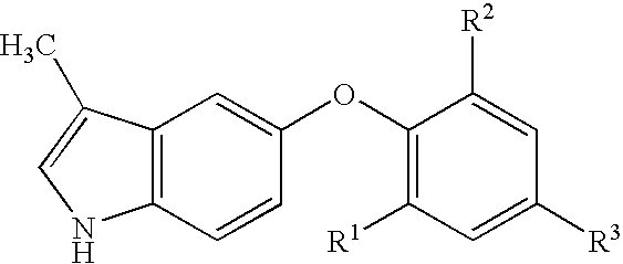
C12=C(C(C)=CN1)C=C(OC1=C([R1])C=C([R3])C=C1[R2])C=C2
